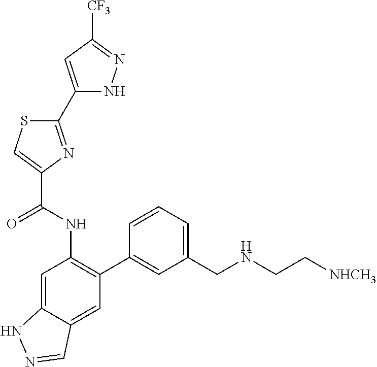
C1(C2=NC(C(NC3=C(C4=CC(CNCC[NHCH3])=CC=C4)C=C4C(=C3)NN=C4)=O)=CS2)=CC([CF3])=NN1
